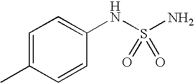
N(S(N)(=O)=O)C1=CC=C(C)C=C1
